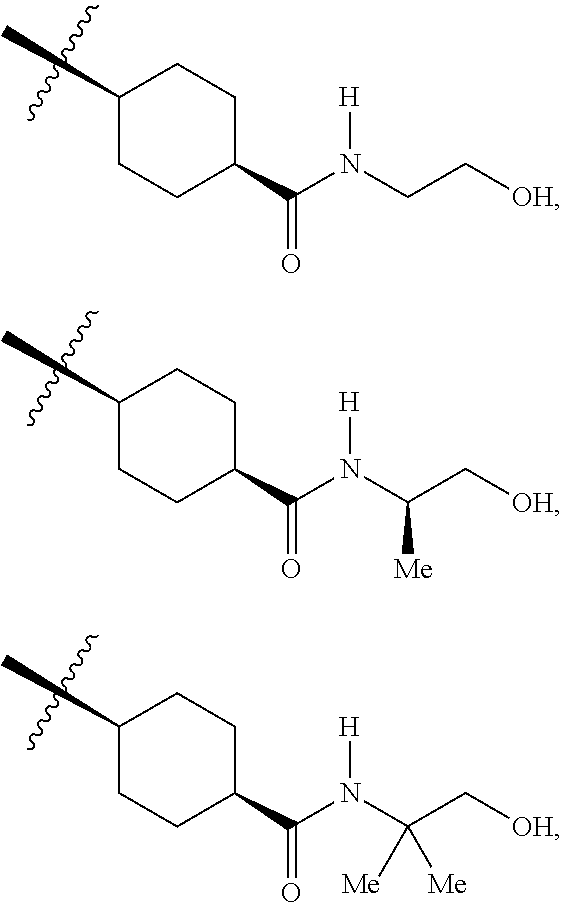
C1CC(C(=O)N(CC[OH])[H])CCC1C.C1CC(C(=O)N(C(C[OH])[Me])[H])CCC1C.C1CC(C(=O)N(C(C[OH])([Me])[Me])[H])CCC1C
